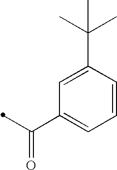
C1=C(C(C)(C)C)C=CC=C1C(=O)C
